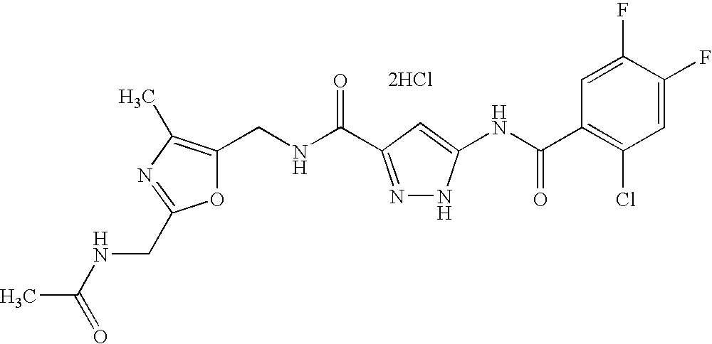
C1(CNC(=O)C2=NNC(NC(C3=C(Cl)C=C(F)C(F)=C3)=O)=C2)=C(C)N=C(CNC(C)=O)O1.[2HCl]
